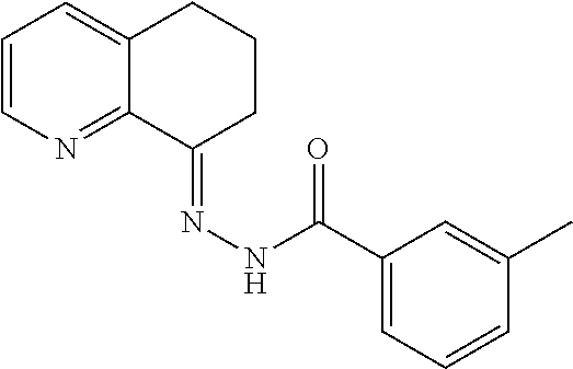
C1=CN=C2C(=C1)CCCC2=NNC(C1=CC=CC(C)=C1)=O
